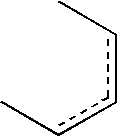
CcccC
